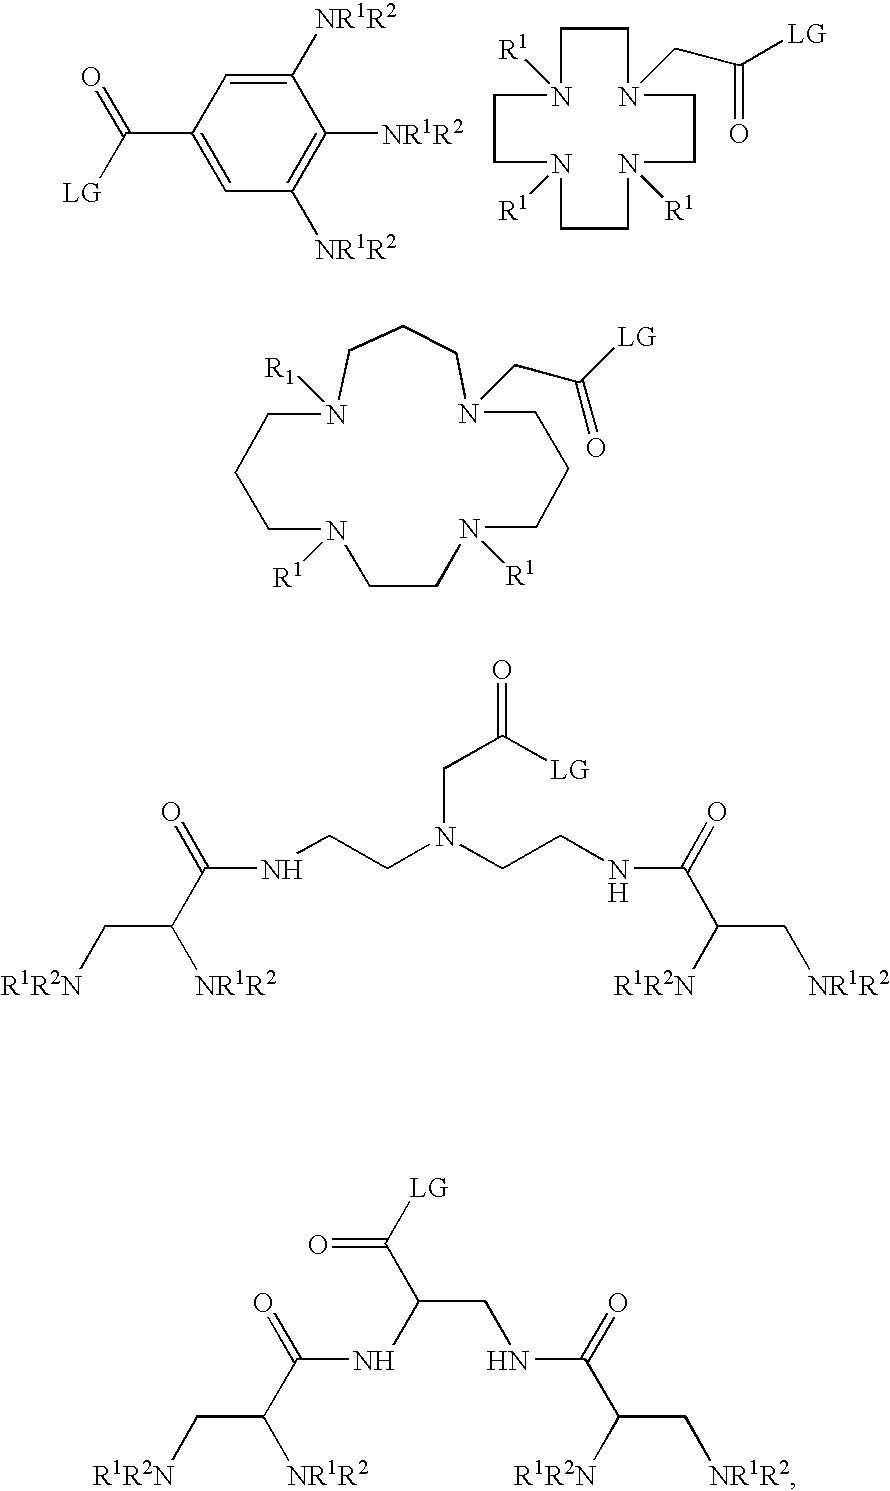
N1([R1])CCCN(CC(=O)[LG])CCCN([R1])CCN([R1])CCC1.C1([NR1R2])=CC(C([LG])=O)=CC([NR1R2])=C1[NR1R2].C1N([R1])CCN([R1])CCN([R1])CCN(CC(=O)[LG])C1.C(N(CCNC(C(C[NR1R2])[R1R2N])=O)CCNC(C([NR1R2])C[R1R2N])=O)C([LG])=O.N(C(C([NR1R2])C[R1R2N])=O)C(CNC(C([R1R2N])C[NR1R2])=O)C([LG])=O
